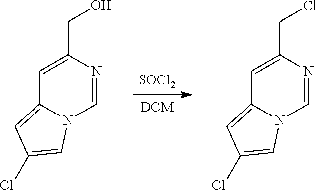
[DCM].[SOCl2].C1=C(CCl)N=CN2C1=CC(Cl)=C2.C1=C(CO)N=CN2C1=CC(Cl)=C2
